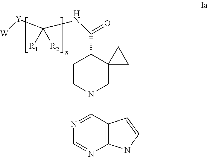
N1=C(N2CC3(C(C(=O)NC([R1])([Y][W])[R2])CC2)CC3)C2=C(N=C1)NC=C2
